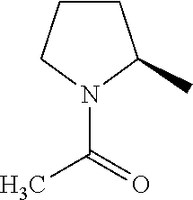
C1CCN(C(=O)C)C1C
